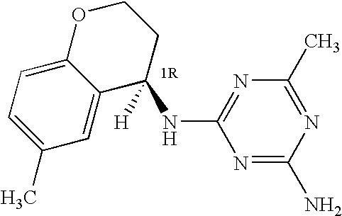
N1=C(N)N=C(C)N=C1NC1([H])CCOC2=CC=C(C)C=C12
